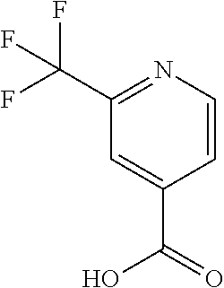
C1=C(C(=O)O)C=CN=C1C(F)(F)F
